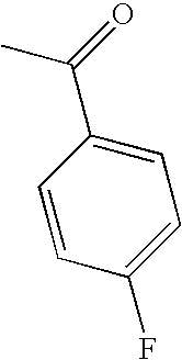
CC(=O)C1=CC=C(F)C=C1
